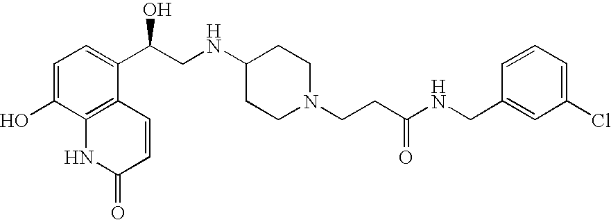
C1=C(O)C2=C(C(C(CNC3CCN(CCC(NCC4=CC(Cl)=CC=C4)=O)CC3)O)=C1)C=CC(=O)N2
